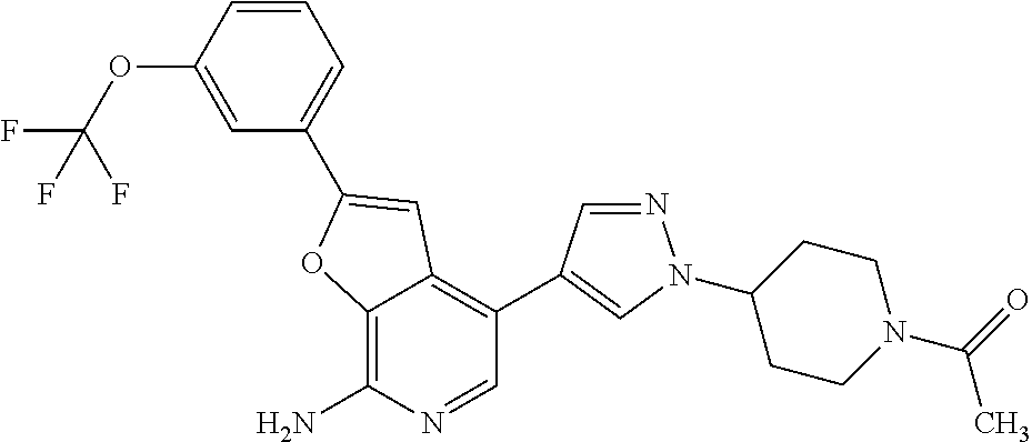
C12=C(N)N=CC(C3=CN(C4CCN(C(=O)C)CC4)N=C3)=C1C=C(C1=CC=CC(OC(F)(F)F)=C1)O2
